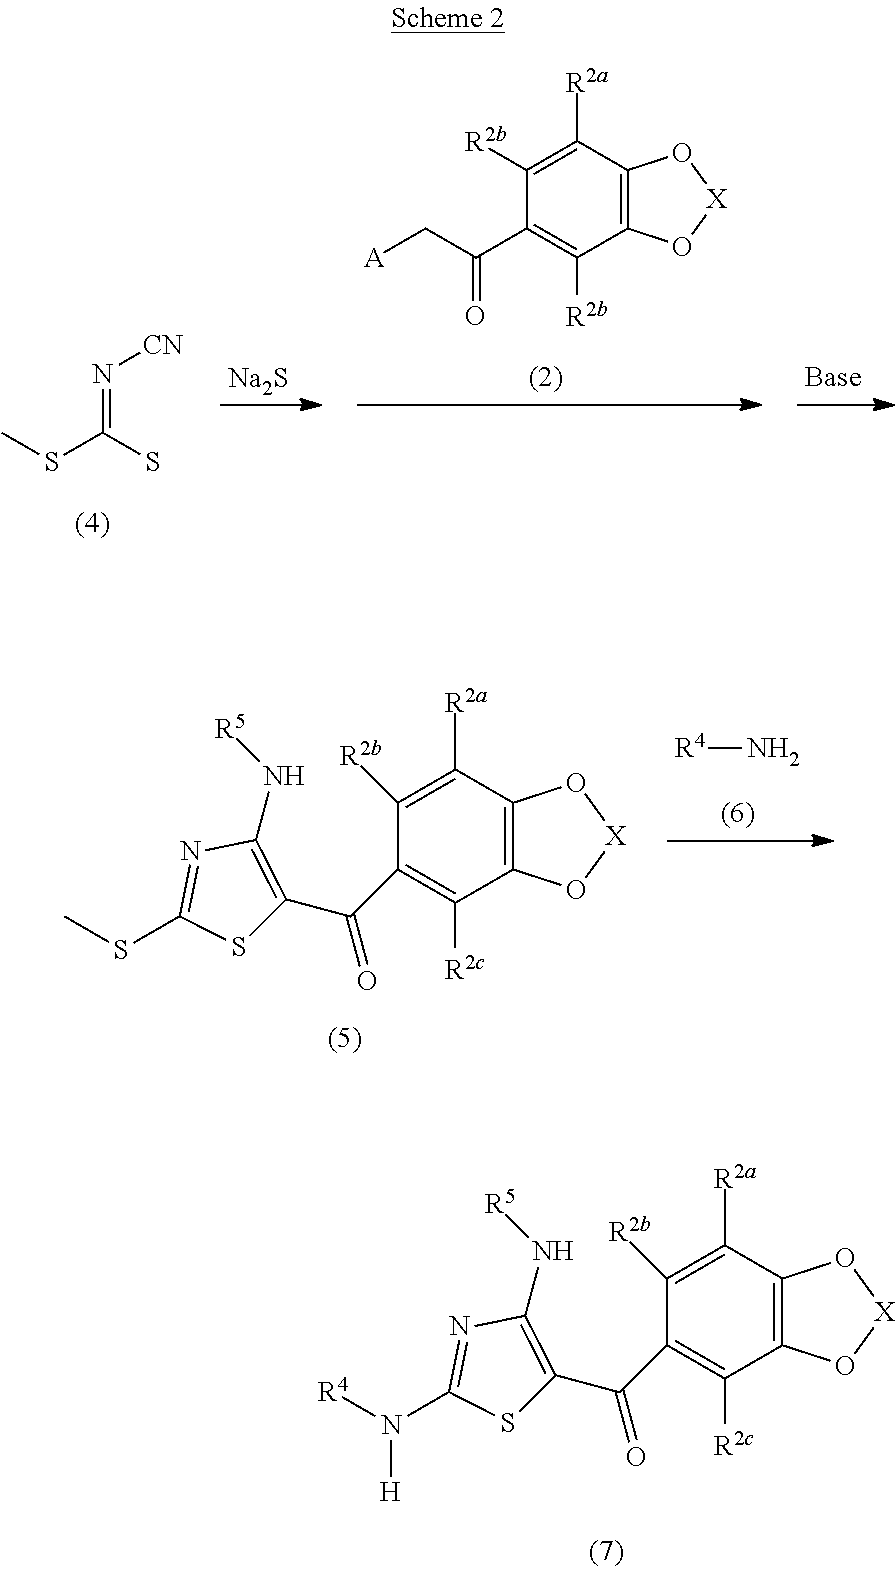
C12=C(C([R2a])=C([R2b])C(C(C3=C(N[R5])N=C(SC)S3)=O)=C1[R2c])O[X]O2.[R4]N.C12=C(C([R2a])=C([R2b])C(C(C3=C(N[R5])N=C(N([R4])[H])S3)=O)=C1[R2c])O[X]O2.C12=C(C([R2a])=C([R2b])C(C(C[A])=O)=C1[R2b])O[X]O2.[Na2S].CSC(S)=N[CN]
